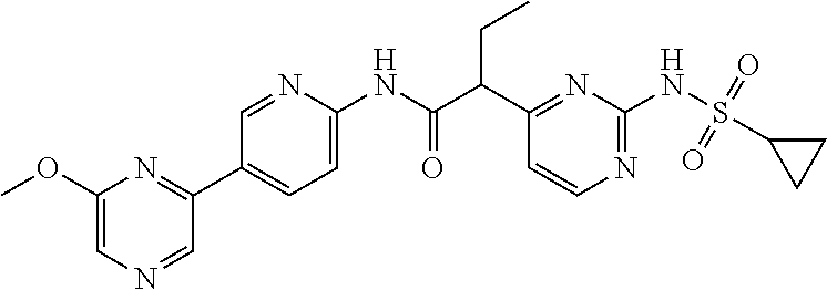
C1(C(C(NC2=CC=C(C3=NC(OC)=CN=C3)C=N2)=O)CC)=NC(NS(=O)(=O)C2CC2)=NC=C1
